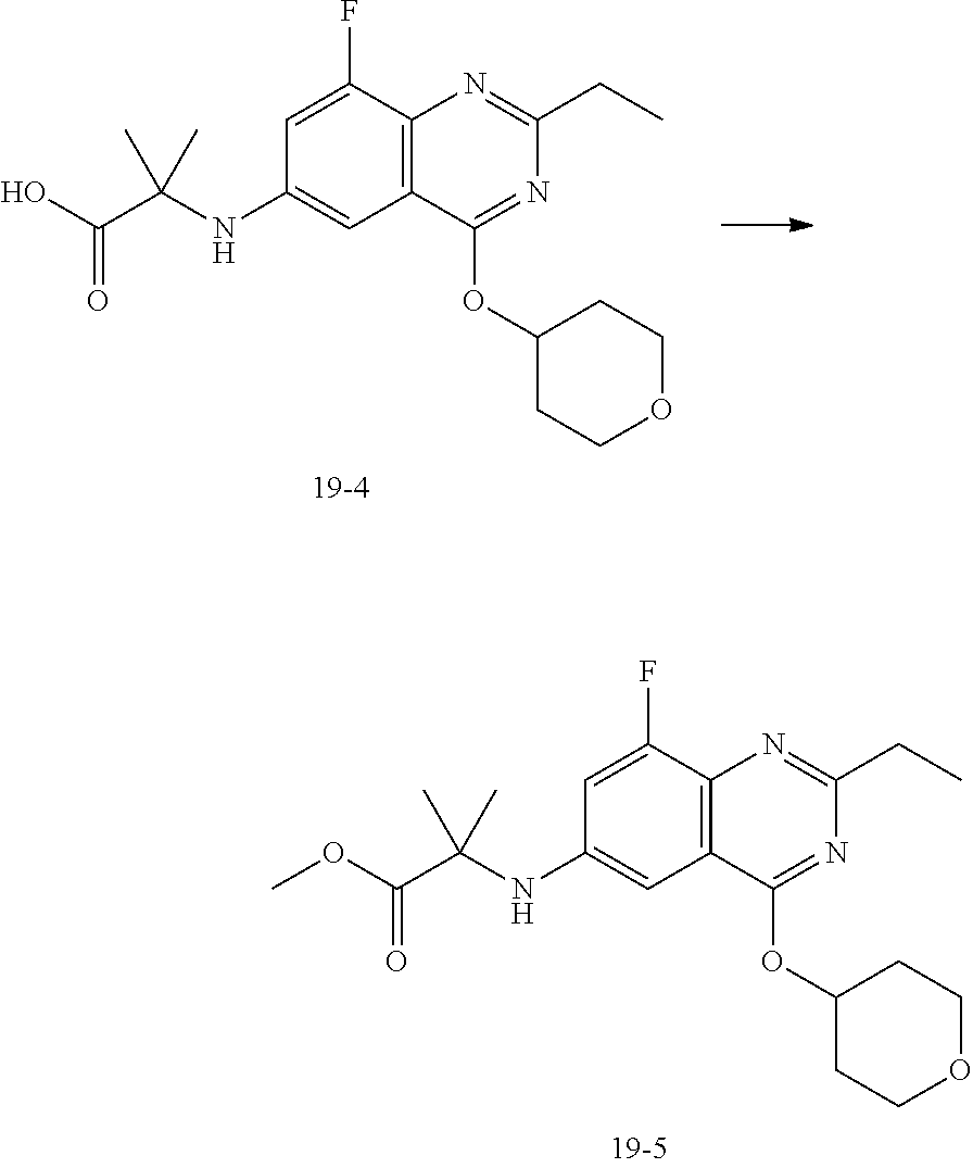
C12=C(C(F)=CC(NC(C(O)=O)(C)C)=C1)N=C(CC)N=C2OC1CCOCC1.C12=C(C(F)=CC(NC(C(OC)=O)(C)C)=C1)N=C(CC)N=C2OC1CCOCC1
